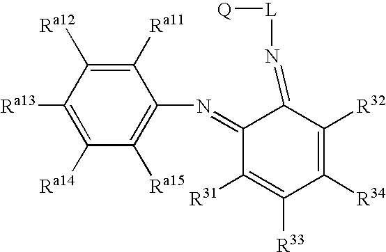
C1([Ra13])=C([Ra14])C([Ra15])=C(N=C2C([R31])=C([R33])C([R34])=C([R32])C2=N[L][Q])C([Ra11])=C1[Ra12]
